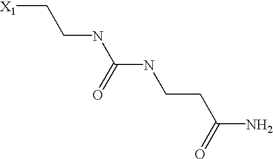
[X1]CCNC(NCCC(N)=O)=O
